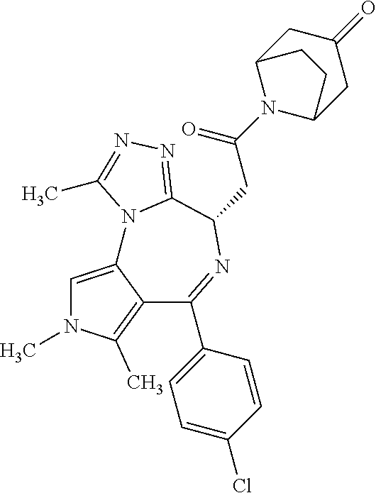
C1=C2C(=C(C)N1C)C(C1=CC=C(Cl)C=C1)=NC(CC(N1C3CC(=O)CC1CC3)=O)C1=NN=C(C)N21
